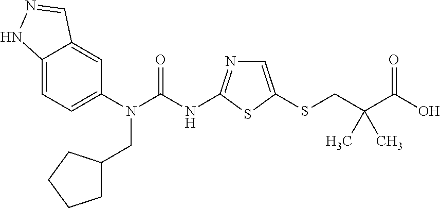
C12=CC=C(N(C(NC3=NC=C(SCC(C(O)=O)(C)C)S3)=O)CC3CCCC3)C=C1C=NN2
